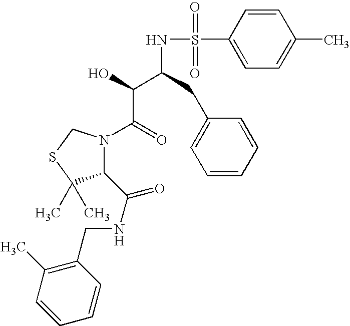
C(C(NS(=O)(=O)C1=CC=C(C)C=C1)C(C(=O)N1C(C(NCC2=C(C)C=CC=C2)=O)C(C)(C)SC1)O)C1=CC=CC=C1
